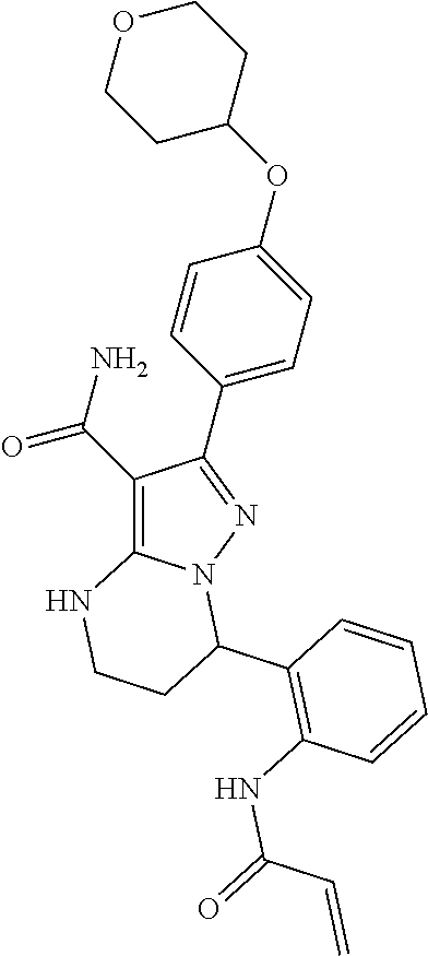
C1(C(N)=O)=C2N(N=C1C1=CC=C(OC3CCOCC3)C=C1)C(C1=C(NC(=O)C=C)C=CC=C1)CCN2
